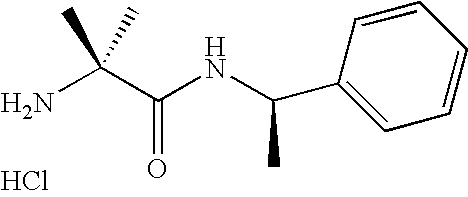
C1(C(NC(C(N)(C)C)=O)C)=CC=CC=C1.Cl
